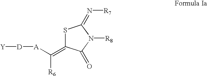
S1C(=C([A][D][Y])[R6])C(=O)N([R8])C1=N[R7]
